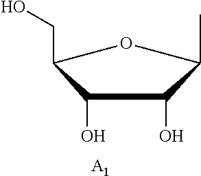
CC1C(O)C(O)C(CO)O1.[A1]
